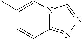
C1=CC2=NN=CN2C=C1C
